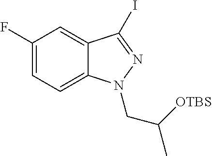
C1(F)=CC=C2C(=C1)C(I)=NN2CC(C)[OTBS]
